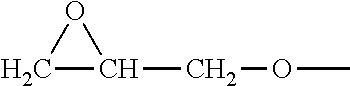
C1C(COC)O1
